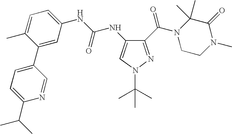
C1(C(=O)N2CCN(C)C(=O)C2(C)C)=NN(C(C)(C)C)C=C1NC(=O)NC1=CC=C(C)C(C2=CC=C(C(C)C)N=C2)=C1
